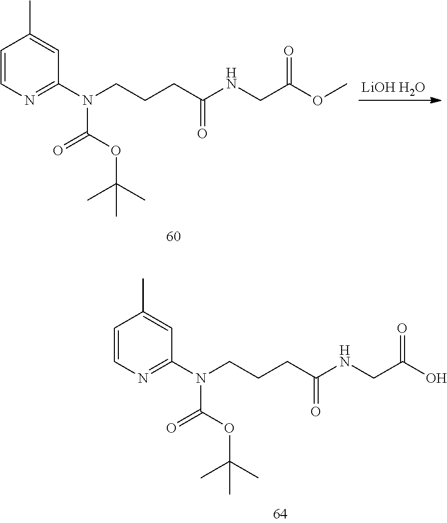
[LiOH H2O].C1=CN=C(N(CCCC(NCC(OC)=O)=O)C(OC(C)(C)C)=O)C=C1C.C1=CN=C(N(CCCC(NCC(O)=O)=O)C(OC(C)(C)C)=O)C=C1C
